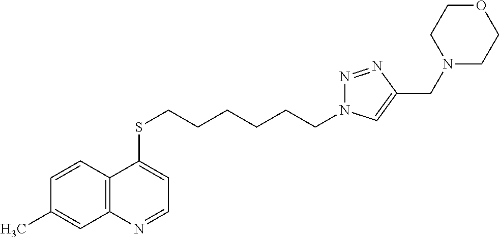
C12=C(C=CC(C)=C1)C(SCCCCCCN1N=NC(CN3CCOCC3)=C1)=CC=N2
